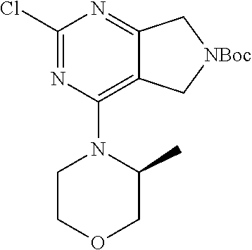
C1(Cl)=NC(N2CCOCC2C)=C2C(=N1)C[NBoc]C2
